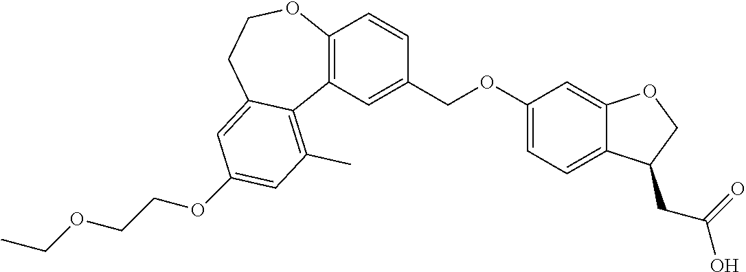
O(C1=CC(C)=C2C3=C(C=CC(COC4=CC=C5C(=C4)OCC5CC(=O)O)=C3)OCCC2=C1)CCOCC
